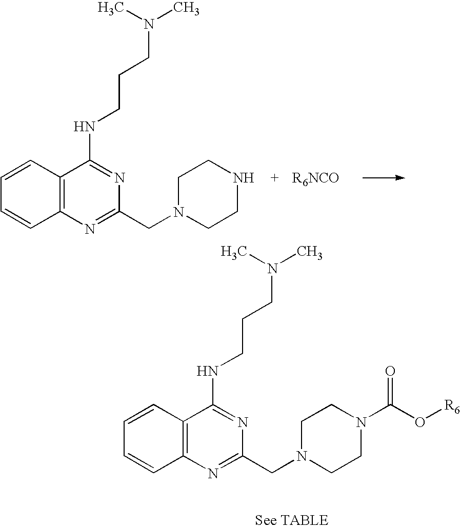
C1=CC2=C(C=C1)C(NCCCN(C)C)=NC(CN1CCNCC1)=N2.C1=CC2=C(C=C1)C(NCCCN(C)C)=NC(CN1CCN(C(O[R6])=O)CC1)=N2
